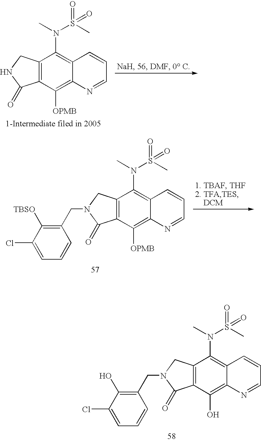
C12=C(C([OPMB])=C3C(=C1N(C)S(C)(=O)=O)C=CC=N3)C(=O)N(CC1=C([TBSO])C(Cl)=CC=C1)C2.C12=C(C(O)=C3C(=C1N(C)S(C)(=O)=O)C=CC=N3)C(=O)N(CC1=C(O)C(Cl)=CC=C1)C2.C12=C(C([OPMB])=C3C(=C1N(C)S(C)(=O)=O)C=CC=N3)C(=O)NC2
